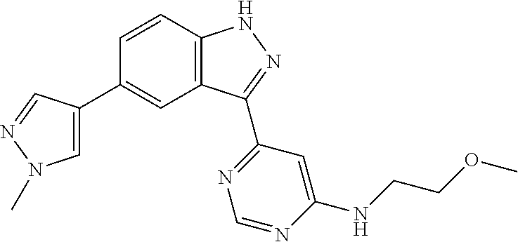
C1=C(C2=CC3=C(C=C2)NN=C3C2=NC=NC(NCCOC)=C2)C=NN1C
